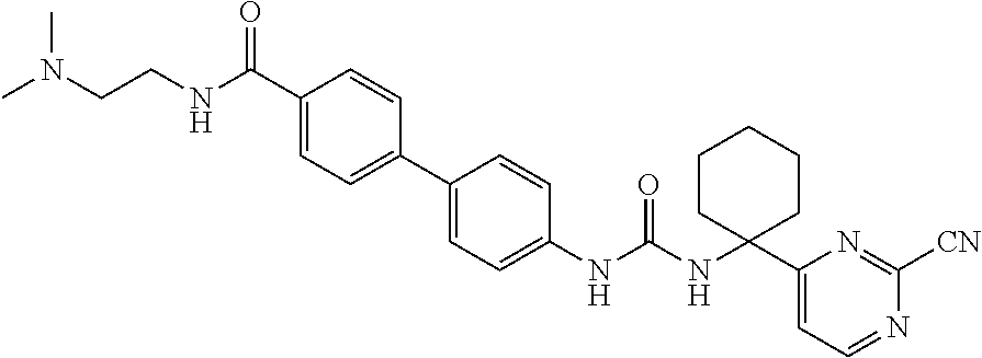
C1(NC(NC2(C3=CC=NC([CN])=N3)CCCCC2)=O)=CC=C(C2=CC=C(C(NCCN(C)C)=O)C=C2)C=C1
